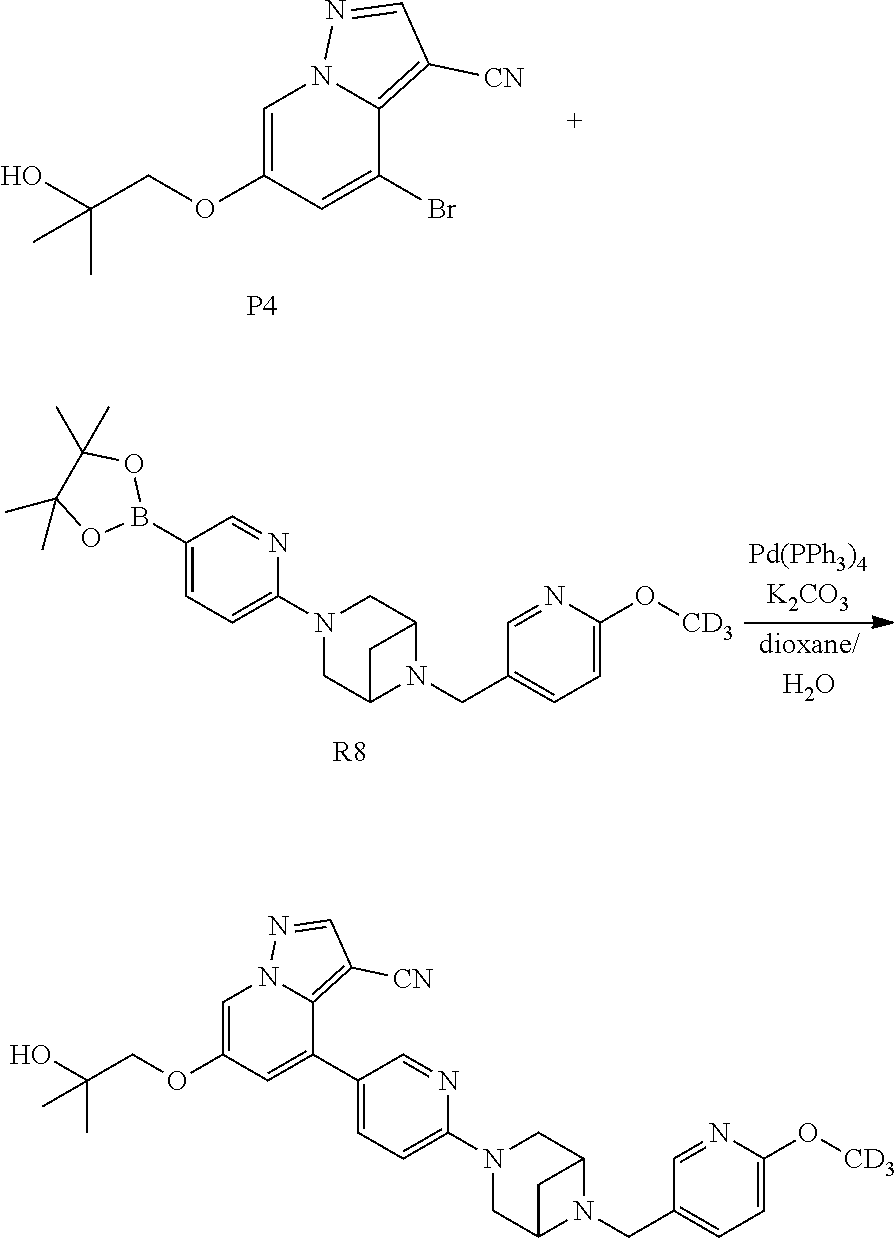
[R8].O1B(C2=CC=C(N3CC4N(CC5=CC=C(O[CD3])N=C5)C(C3)C4)N=C2)OC(C)(C)C1(C)C.N1=CC([CN])=C2N1C=C(OCC(O)(C)C)C=C2Br.[P4].C1N(C2=CC=C(C3=CC(OCC(O)(C)C)=CN4N=CC([CN])=C43)C=N2)CC2N(CC3=CC=C(O[CD3])N=C3)C1C2
